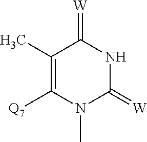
C1(C)=C([Q7])N(C)C(=[W])NC1=[W]
